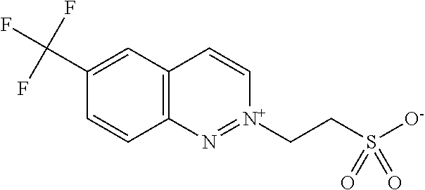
C12=C(C=C(C(F)(F)F)C=C1)C=C[N+](CCS([O-])(=O)=O)=N2
